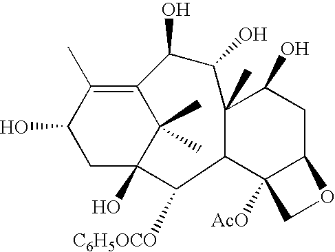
C12=C(C)C(O)CC(O)(C1(C)C)C([C6H5OCO])C1C3([AcO])C(CC(O)C1(C)C(O)C2O)OC3
